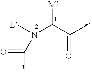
[L]N(C(C=O)[M])C=O
